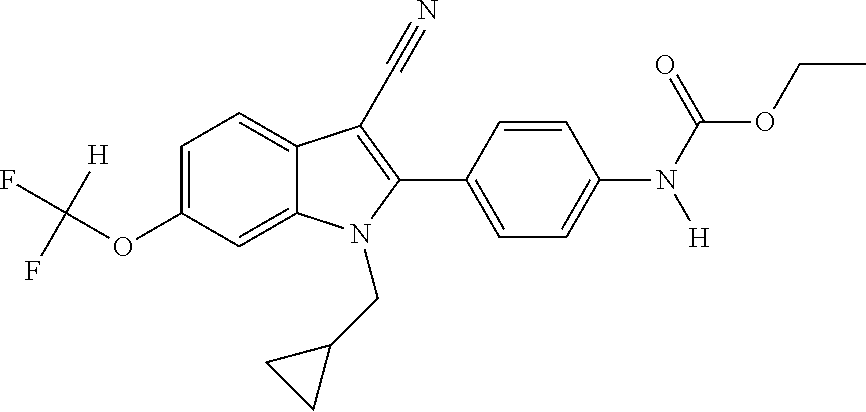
C1=C2C(=CC=C1OC(F)([H])F)C(C#N)=C(C1=CC=C(N(C(=O)OCC)[H])C=C1)N2CC1CC1
